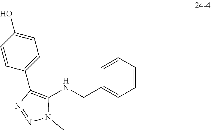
C1=C(O)C=CC(C2=C(NCC3=CC=CC=C3)N(C)N=N2)=C1
